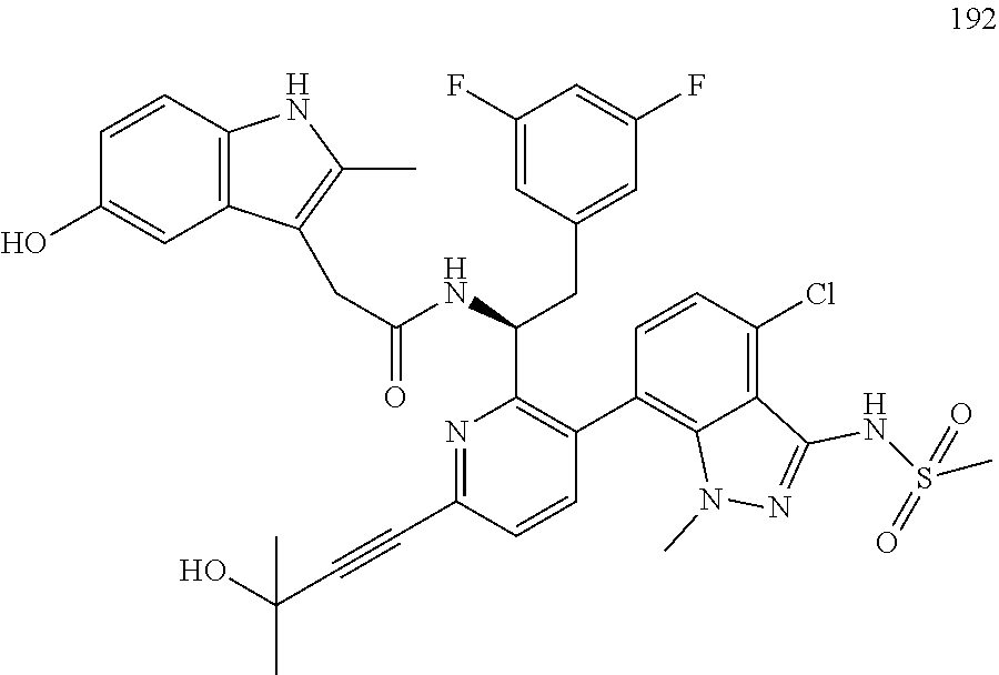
N1=C(C#CC(O)(C)C)C=CC(C2=C3C(=C(Cl)C=C2)C(NS(C)(=O)=O)=NN3C)=C1C(NC(CC1=C(C)NC2=C1C=C(O)C=C2)=O)CC1=CC(F)=CC(F)=C1
